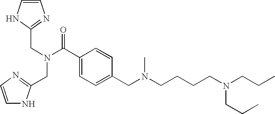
C1=CNC(CN(C(C2=CC=C(CN(CCCCN(CCC)CCC)C)C=C2)=O)CC2=NC=CN2)=N1
